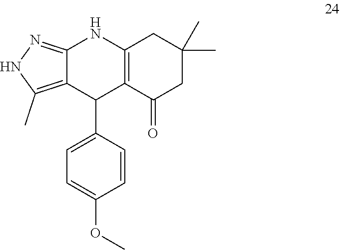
C12=NNC(C)=C1C(C1=CC=C(OC)C=C1)C1=C(N2)CC(C)(C)CC1=O
